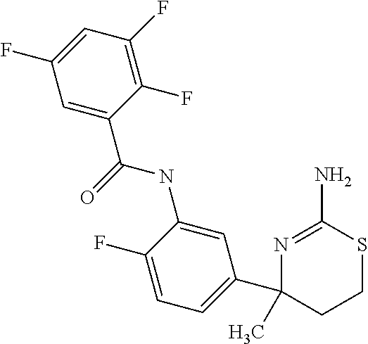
C1=C(NC(C2=CC(F)=CC(F)=C2F)=O)C(F)=CC=C1C1(C)CCSC(N)=N1
